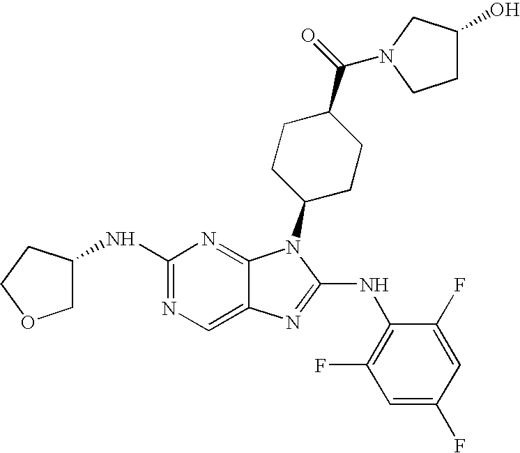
N1=C(NC2COCC2)N=C2C(=C1)N=C(NC1=C(F)C=C(F)C=C1F)N2C1CCC(C(=O)N2CC(O)CC2)CC1
